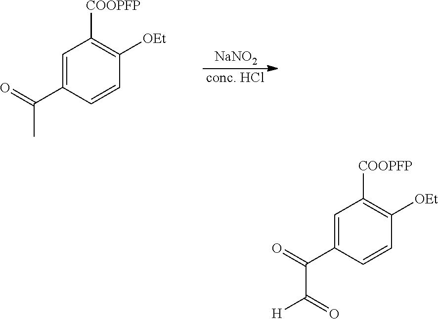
C1=CC(C(=O)C)=CC([COOPFP])=C1[OEt].[NaNO2].[conc. HCl].C1=CC(C(=O)C(=O)[H])=CC([COOPFP])=C1[OEt]
